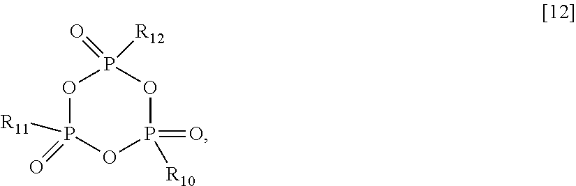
O1P(=O)([R11])OP([R10])(=O)OP1(=O)[R12]
